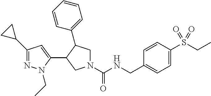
N1(C(NCC2=CC=C(S(CC)(=O)=O)C=C2)=O)CC(C2=CC=CC=C2)C(C2=CC(C3CC3)=NN2CC)C1
